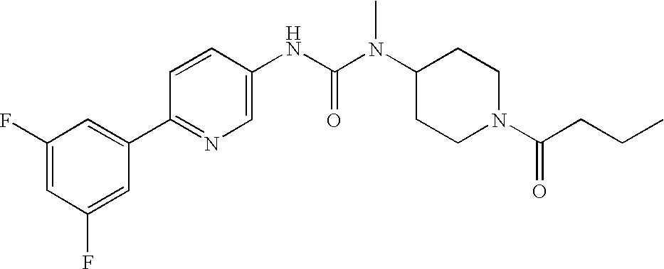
C1(F)=CC(F)=CC(C2=NC=C(NC(N(C3CCN(C(=O)CCC)CC3)C)=O)C=C2)=C1
